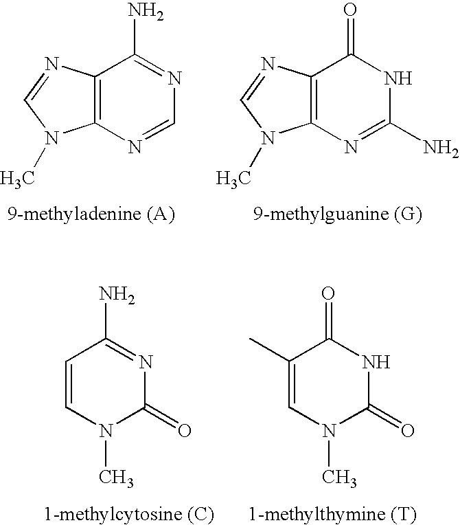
C12=C(N=CN=C1N)N(C)C=N2.C12=C(N=C(N)NC1=O)N(C)C=N2.C1=CN(C)C(=O)N=C1N.C1(C)=CN(C)C(=O)NC1=O
